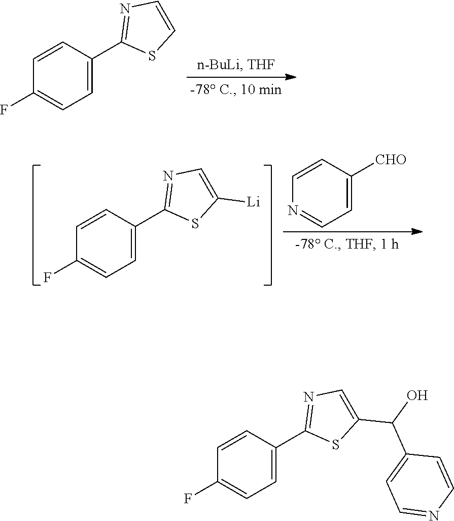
C1(C2=NC=CS2)=CC=C(F)C=C1.C1(C2=NC=C([Li])S2)=CC=C(F)C=C1.C1=CC([CHO])=CC=N1.C1(C2=NC=C(C(C3=CC=NC=C3)O)S2)=CC=C(F)C=C1
